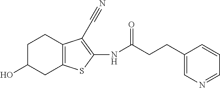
C1C(O)CC2=C(C1)C(C#N)=C(NC(CCC1=CN=CC=C1)=O)S2
